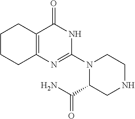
C1CCC2=C(C1)C(=O)NC(N1C(C(N)=O)CNCC1)=N2
